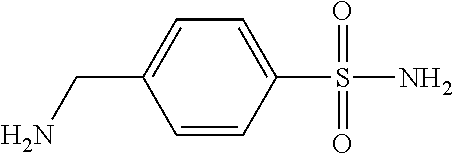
C1=CC(S(=O)(=O)N)=CC=C1CN
